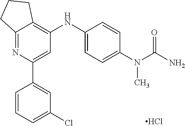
Cl.C12=NC(C3=CC(Cl)=CC=C3)=CC(NC3=CC=C(N(C(N)=O)C)C=C3)=C1CCC2
